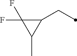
C1(CC)C(F)(F)C1C
